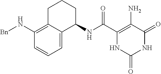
C(C1=C(N)C(=O)NC(=O)N1)(=O)NC1CCCC2=C(N[Bn])C=CC=C12
